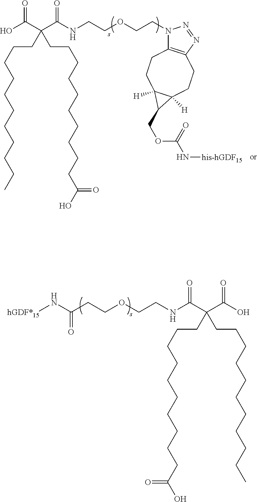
OC(C(C(NCCOCCC(N[hGDF*15])=O)=O)(CCCCCCCCCCC)CCCCCCCCCCC(O)=O)=O.OC(C(C(NCCOCCN1C2=C(N=N1)CCC1([H])C([H])(CC2)C1COC(N[his-hGDF15])=O)=O)(CCCCCCCCCCC)CCCCCCCCCCC(O)=O)=O
